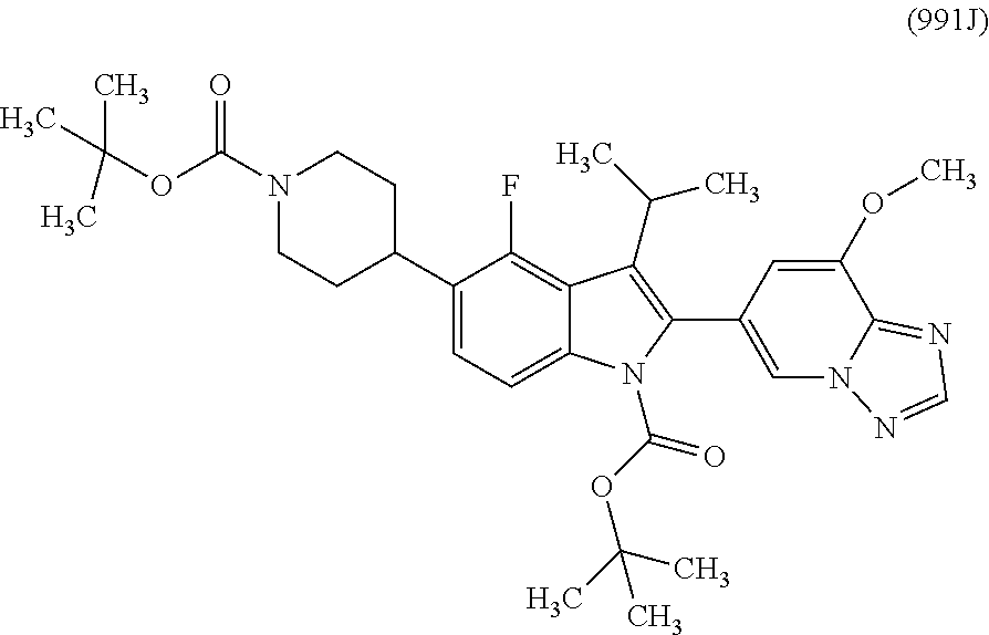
C1=C(C2CCN(C(OC(C)(C)C)=O)CC2)C(F)=C2C(=C1)N(C(OC(C)(C)C)=O)C(C1=CN3C(=NC=N3)C(OC)=C1)=C2C(C)C
